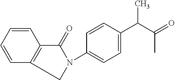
C1=CC=CC2=C1CN(C1=CC=C(C(C(=O)C)C)C=C1)C2=O
